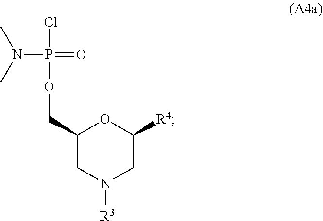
C1(COP(=O)(N(C)C)Cl)CN([R3])CC([R4])O1
